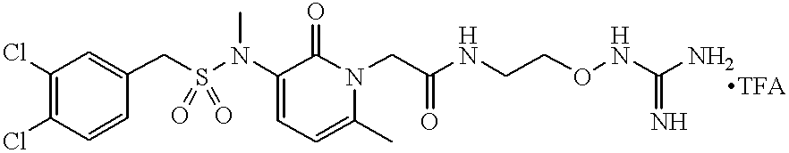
C(S(N(C1=CC=C(C)N(CC(NCCONC(N)=N)=O)C1=O)C)(=O)=O)C1=CC(Cl)=C(Cl)C=C1.[TFA]
